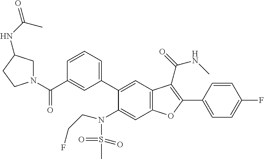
C1=CC(C2=C(C(=O)NC)C3=C(C=C(N(S(C)(=O)=O)CCF)C(C4=CC=CC(C(N5CC(NC(C)=O)CC5)=O)=C4)=C3)O2)=CC=C1F
